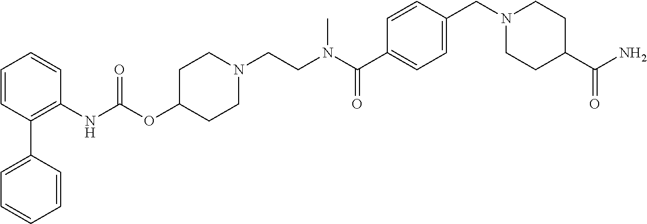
C1=CC(C2=CC=CC=C2)=C(NC(OC2CCN(CCN(C(C3=CC=C(CN4CCC(C(N)=O)CC4)C=C3)=O)C)CC2)=O)C=C1
